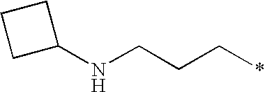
C1(NCCC*)CCC1
